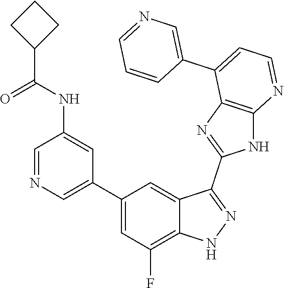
C1=NC=C(C2=CC(F)=C3C(=C2)C(C2=NC4=C(N2)N=CC=C4C2=CN=CC=C2)=NN3)C=C1NC(=O)C1CCC1
